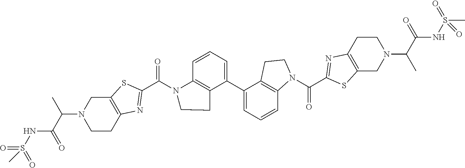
C12=C(SC(C(N3C4=C(C(C5=CC=CC6=C5CCN6C(C5=NC6=C(S5)CN(C(C(NS(C)(=O)=O)=O)C)CC6)=O)=CC=C4)CC3)=O)=N1)CN(C(C(NS(C)(=O)=O)=O)C)CC2
